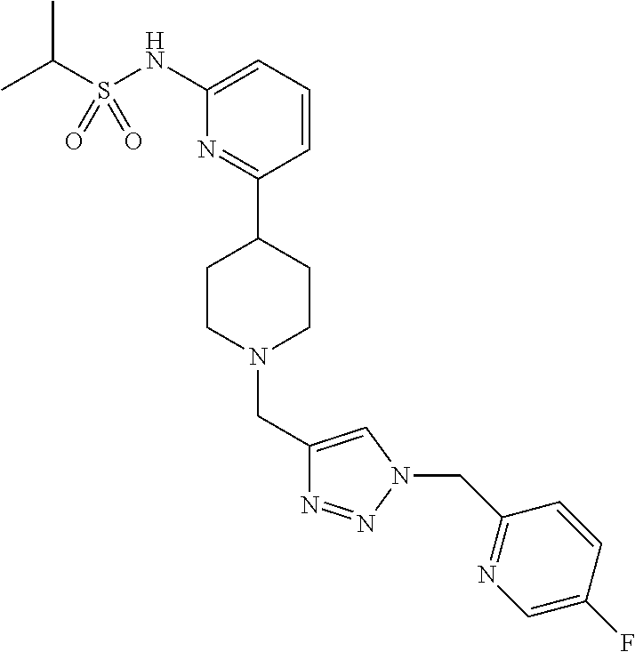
C1(NS(C(C)C)(=O)=O)=CC=CC(C2CCN(CC3=CN(CC4=NC=C(F)C=C4)N=N3)CC2)=N1
